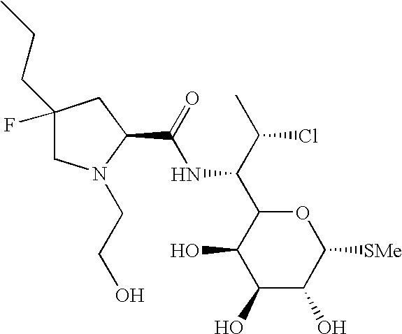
C1(O)C(O)C([SMe])OC(C(C(C)Cl)NC(=O)C2CC(F)(CCC)CN2CCO)C1O
